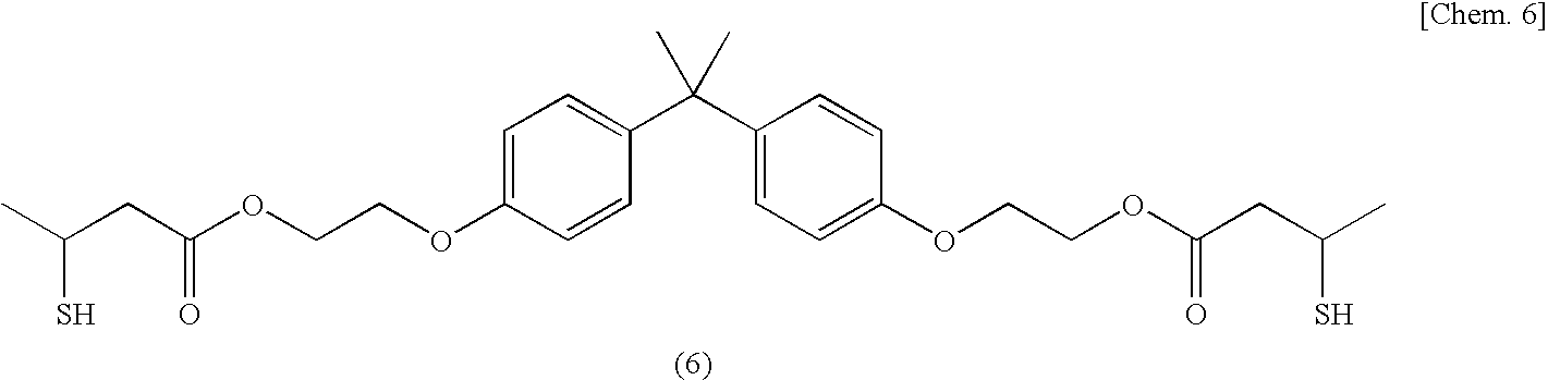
C(CC(OCCOC1=CC=C(C(C2=CC=C(OCCOC(CC(C)S)=O)C=C2)(C)C)C=C1)=O)(C)S
